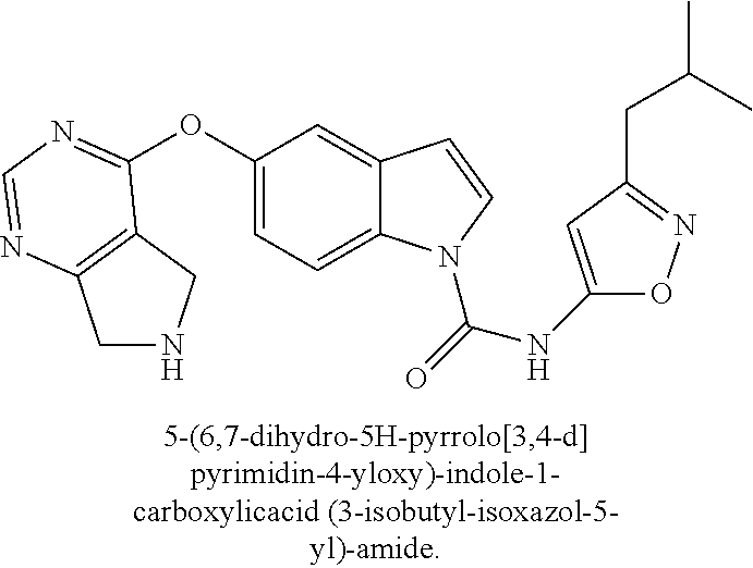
O(C1=CC=C2C(=C1)C=CN2C(=O)NC1=CC(CC(C)C)=NO1)C1=NC=NC2=C1CNC2
